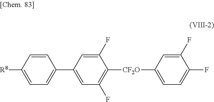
C1=CC([R8])=CC=C1C1=CC(F)=C([CF2O]C2=CC=C(F)C(F)=C2)C(F)=C1
